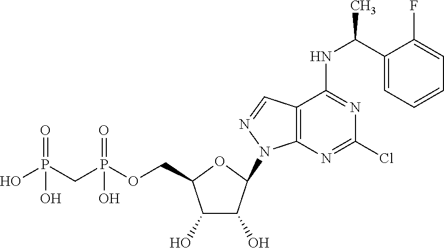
C1(O)C(O)C(N2C3=C(C=N2)C(NC(C2=CC=CC=C2F)C)=NC(Cl)=N3)OC1COP(CP(O)(=O)O)(=O)O
